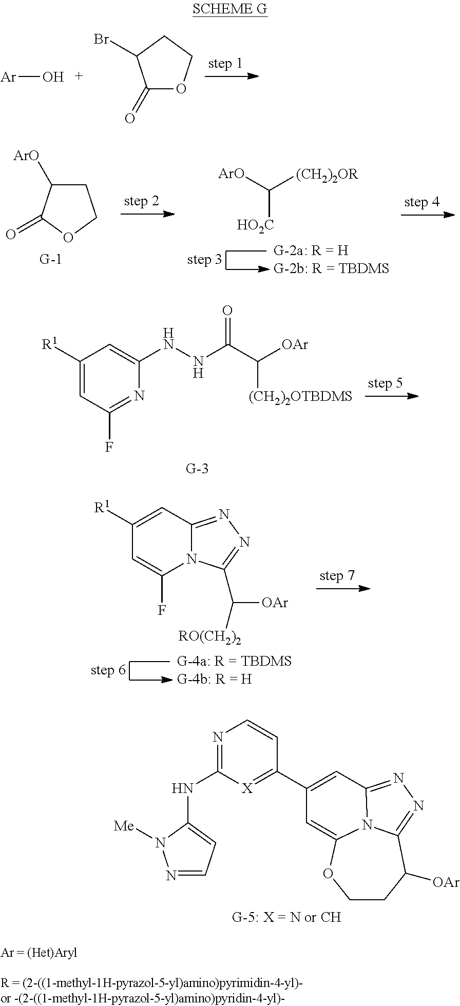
[Ar]O.C1(=O)OCCC1Br.C1C([ArO])C(=O)OC1.C([HO2C])([ArO])[(CH2)2OR].C1([R1])=CC(F)=NC(NNC(C([OAr])[(CH2)2OTBDMS])=O)=C1.[R1]C1=CC2=NN=C(C([RO(CH2)2])[OAr])N2C(F)=C1.C1(C2=CC3=NN=C4C([OAr])CCOC(=C2)N34)=[X]C(NC2=CC=NN2[Me])=NC=C1
